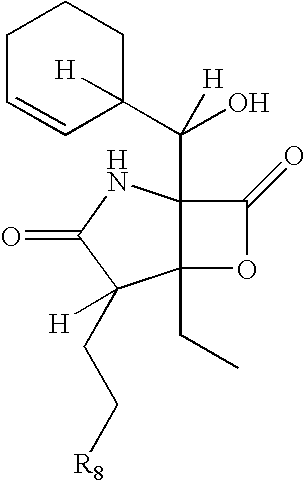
C12(C(C3([H])CCCC=C3)(O)[H])C(CC)(OC1=O)C(CC[R8])([H])C(=O)N2
